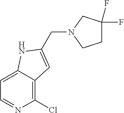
N1(CC2=CC3=C(Cl)N=CC=C3N2)CCC(F)(F)C1
